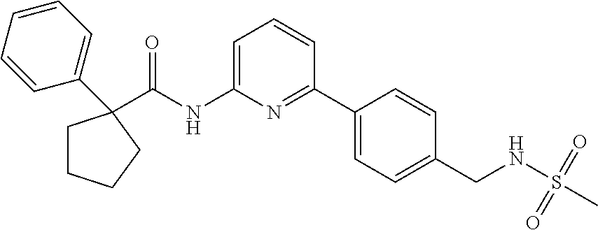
C1CCCC1(C1=CC=CC=C1)C(NC1=CC=CC(C2=CC=C(CNS(C)(=O)=O)C=C2)=N1)=O
